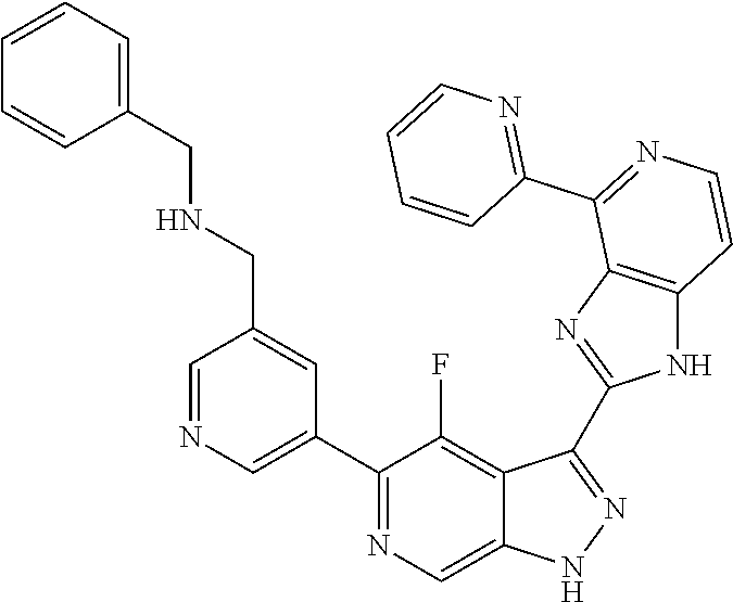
C1=NC=C(C2=NC=C3C(=C2F)C(C2=NC4=C(N2)C=CN=C4C2=NC=CC=C2)=NN3)C=C1CNCC1=CC=CC=C1
